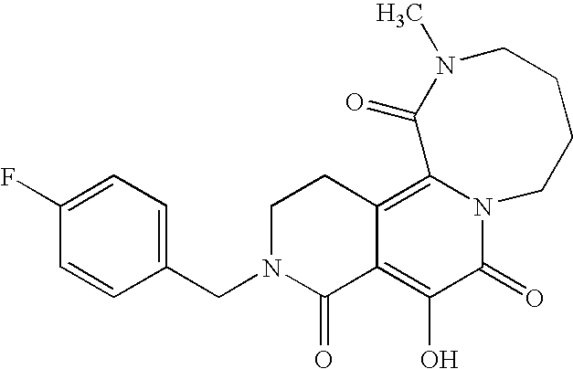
C1N(CC2=CC=C(F)C=C2)C(=O)C2=C(O)C(=O)N3C(=C2C1)C(=O)N(C)CCCC3
